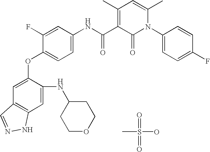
CS(=O)(O)=O.C1=C(OC2=CC=C(NC(C3=C(C)C=C(C)N(C4=CC=C(F)C=C4)C3=O)=O)C=C2F)C(NC2CCOCC2)=CC2=C1C=NN2
